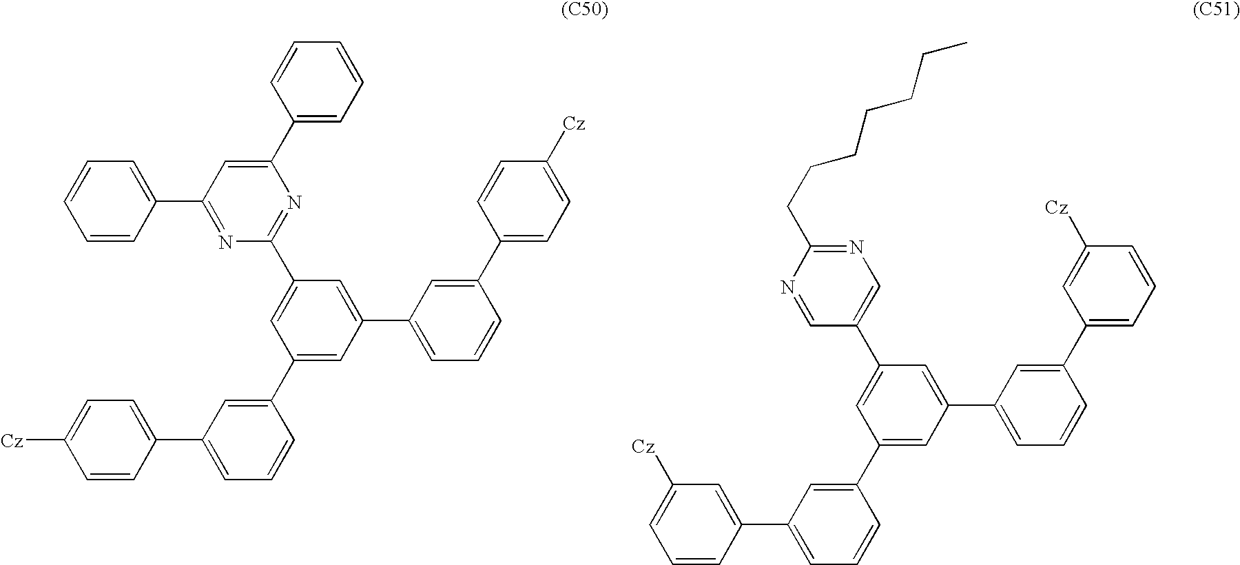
C1=CC(C2=CC=CC(C3=CC(C4=CC=CC(C5=CC=C([Cz])C=C5)=C4)=CC(C4=NC(C5=CC=CC=C5)=CC(C5=CC=CC=C5)=N4)=C3)=C2)=CC=C1[Cz].C1=CC(C2=CC=CC(C3=CC(C4=CC=CC(C5=CC=CC([Cz])=C5)=C4)=CC(C4=CN=C(CCCCCCC)N=C4)=C3)=C2)=CC([Cz])=C1
